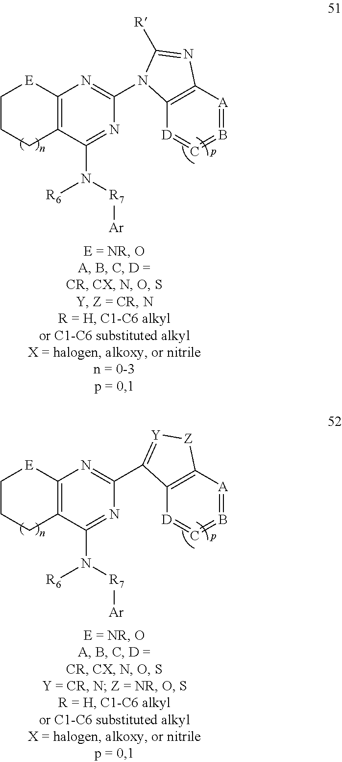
C12=C(N=C(N3C4=C([A]=B=C=[D]4)N=C3[R])N=C1N([R7][Ar])[R6])[E]CCC2.C12=C(N=C(C3=[Y][Z]C4=C3[D]=C=B=[A]4)N=C1N([R7][Ar])[R6])[E]CCC2
